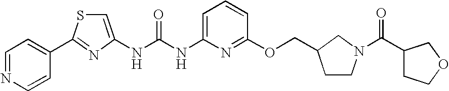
N(C(NC1=CC=CC(OCC2CCN(C(=O)C3CCOC3)C2)=N1)=O)C1=CSC(C2=CC=NC=C2)=N1
